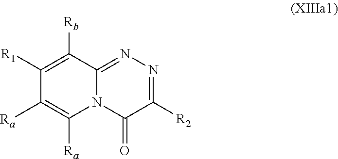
C1([R1])=C([Rb])C2=NN=C([R2])C(=O)N2C([Ra])=C1[Ra]
